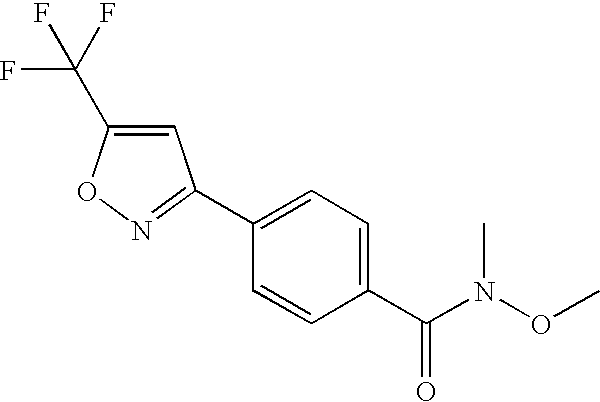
C1=C(C(F)(F)F)ON=C1C1=CC=C(C(=O)N(C)OC)C=C1
